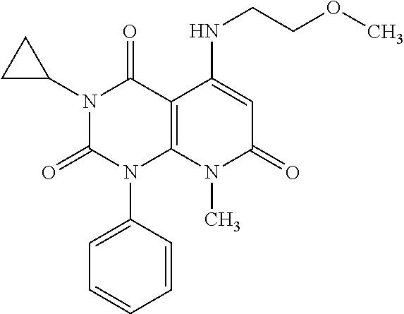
C1=CC(N2C3=C(C(=O)N(C4CC4)C2=O)C(NCCOC)=CC(=O)N3C)=CC=C1
